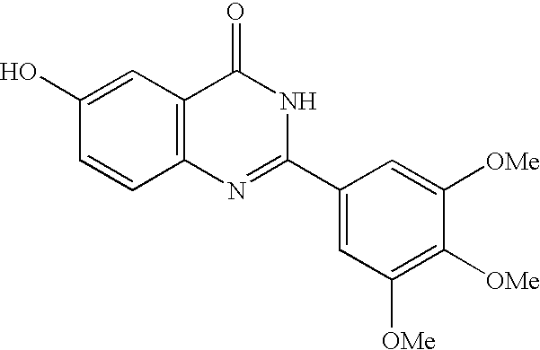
C1(O)=CC2=C(C=C1)N=C(C1=CC([OMe])=C([OMe])C([OMe])=C1)NC2=O
